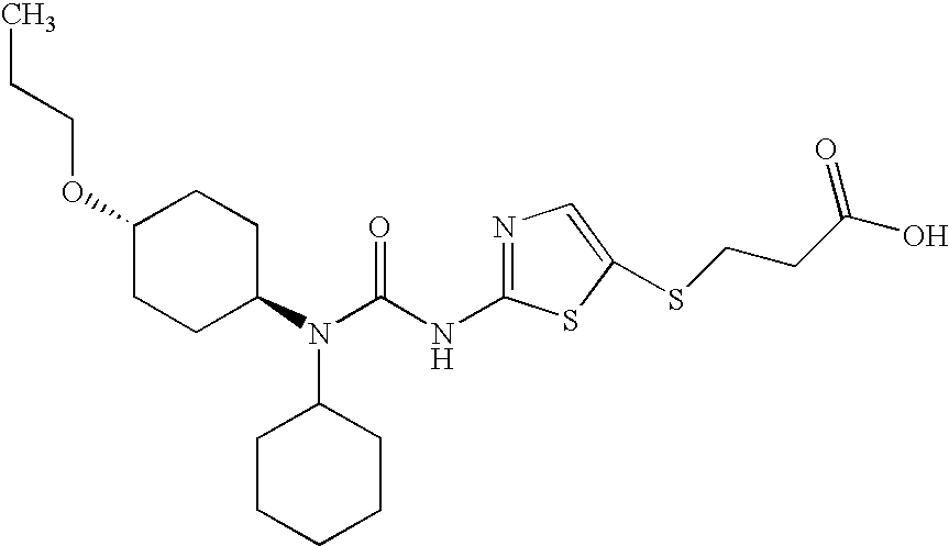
N(C(N(C1CCCCC1)C1CCC(OCCC)CC1)=O)C1=NC=C(SCCC(O)=O)S1
